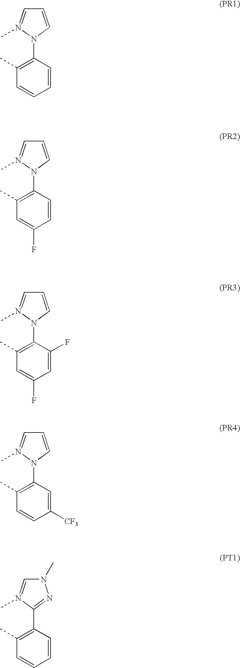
C1=CN(C2=C(C)C=CC=C2)N(C)=C1.C1=CN(C2=C(C)C=C(F)C=C2)N(C)=C1.C1=CN(C2=C(C)C=C(F)C=C2F)N(C)=C1.C1=CN(C2=C(C)C=CC([CF3])=C2)N(C)=C1.N1(C)C=N(C)C(C2=C(C)C=CC=C2)=N1
